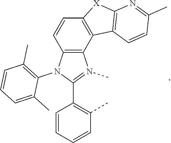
C12=C(N(C3=C(C)C=CC=C3C)C(C3=C(C)C=CC=C3)=N1C)C=CC1=C2C2=C([X]1)N=C(C)C=C2
